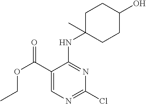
C1(C(OCC)=O)=CN=C(Cl)N=C1NC1(C)CCC(O)CC1
